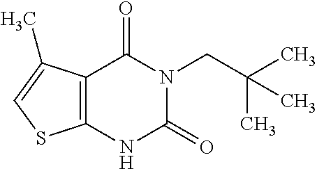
C12=C(NC(=O)N(CC(C)(C)C)C1=O)SC=C2C
